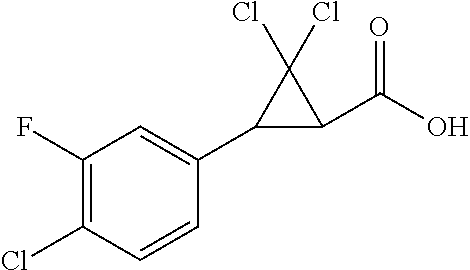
C1(C2=CC(F)=C(Cl)C=C2)C(C(O)=O)C1(Cl)Cl
